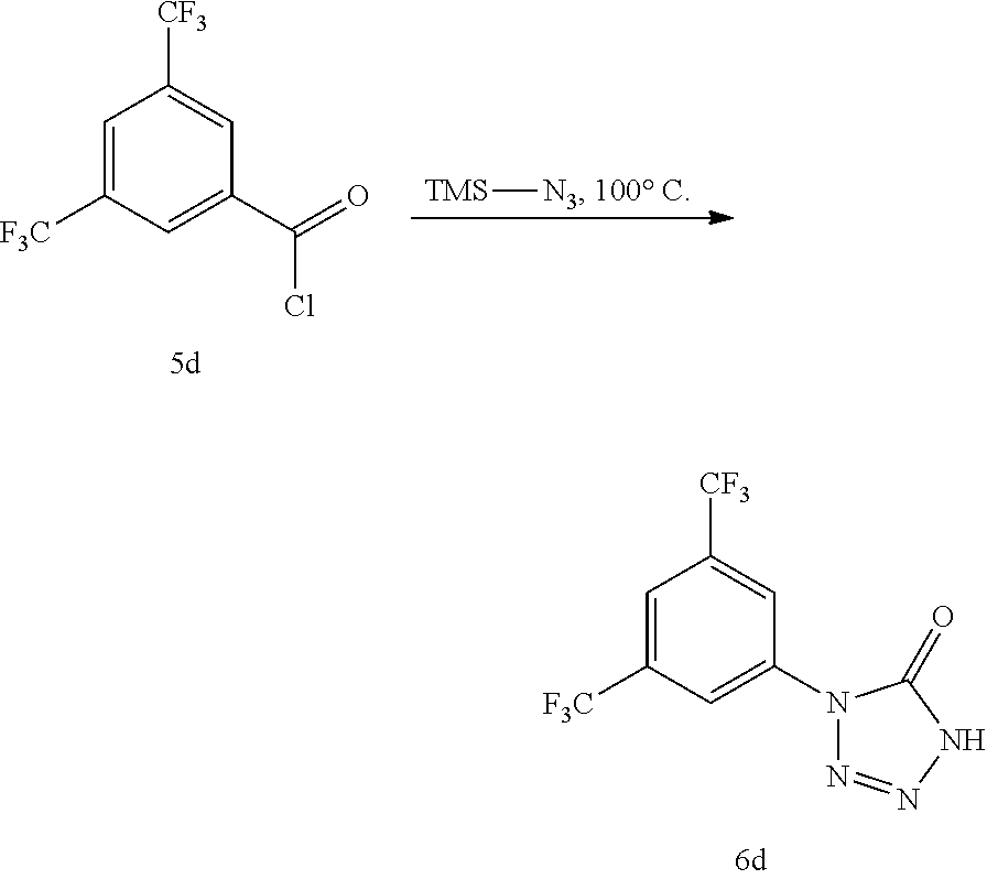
C1=C([F3C])C=C(N2N=NNC2=O)C=C1[CF3].C1=C([F3C])C=C(C(=O)Cl)C=C1[CF3].[TMS][N3].[100 C]
